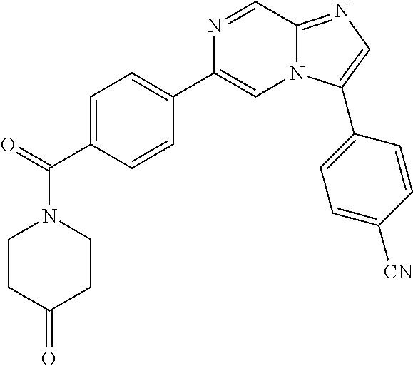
C1=C(C(=O)N2CCC(=O)CC2)C=CC(C2=CN3C(=NC=C3C3=CC=C([CN])C=C3)C=N2)=C1
